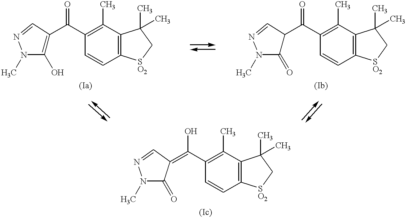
C1(O)=C(C(C2=C(C)C3=C(C=C2)[SO2]CC3(C)C)=O)C=NN1C.C1(=O)C(C(C2=C(C)C3=C(C=C2)[SO2]CC3(C)C)=O)C=NN1C.N1(C)C(=O)C(=C(C2=C(C)C3=C(C=C2)[SO2]CC3(C)C)O)C=N1
